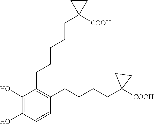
C1(CCCCCC2([COOH])CC2)=C(CCCCC2([COOH])CC2)C=CC(O)=C1O
